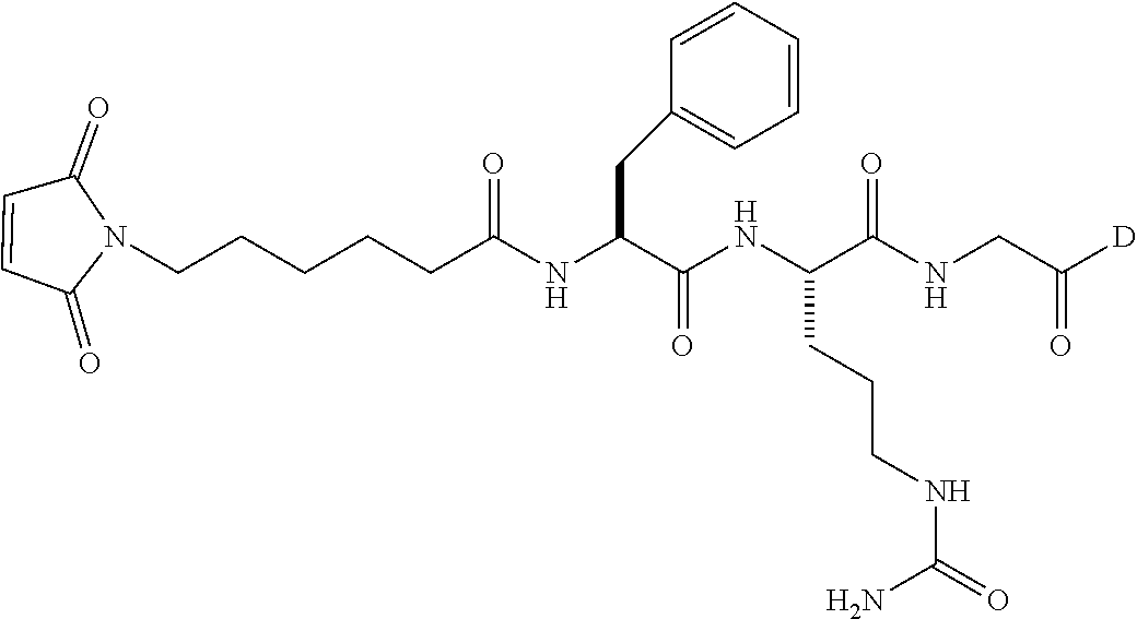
C1=CC(=O)N(CCCCCC(NC(C(NC(C(NCC([D])=O)=O)CCCNC(=O)N)=O)CC2=CC=CC=C2)=O)C1=O
